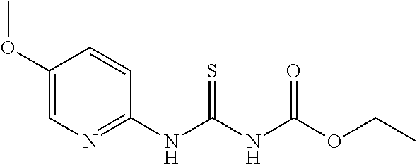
C1(OC)=CN=C(NC(NC(OCC)=O)=S)C=C1
